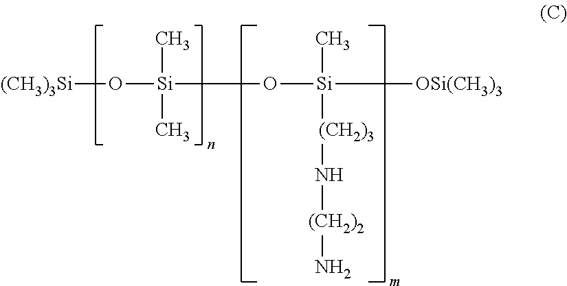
O([Si](O[Si](C)([(CH2)3]N[(CH2)2]N)[OSi(CH3)3])(C)C)[(CH3)3Si]
